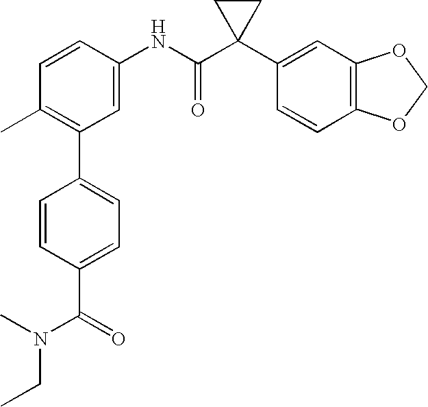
C1(NC(C2(C3=CC4=C(C=C3)OCO4)CC2)=O)=CC(C2=CC=C(C(=O)N(C)CC)C=C2)=C(C)C=C1
